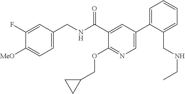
C1=C(CNC(C2=CC(C3=CC=CC=C3CNCC)=CN=C2OCC2CC2)=O)C=C(F)C([MeO])=C1
